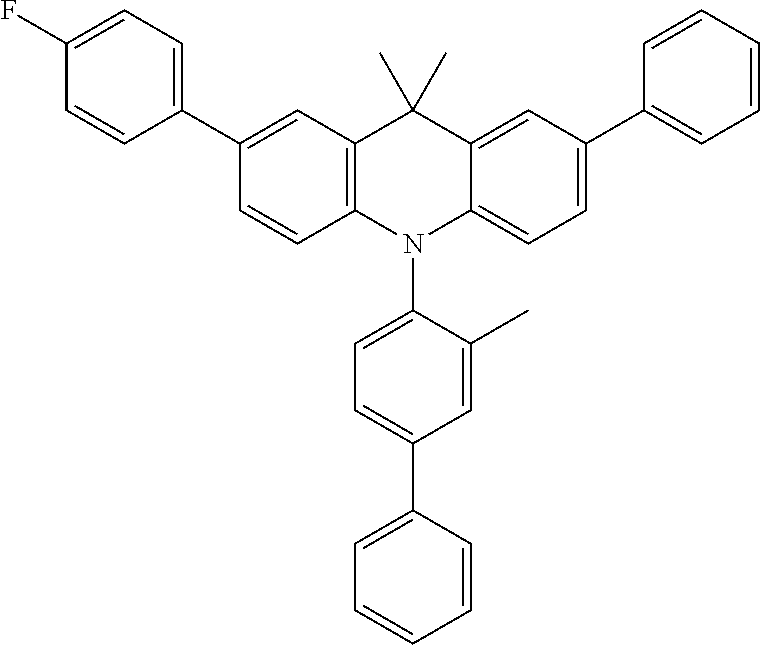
C1(C2=CC=C(F)C=C2)=CC2=C(C=C1)N(C1=CC=C(C3=CC=CC=C3)C=C1C)C1=CC=C(C3=CC=CC=C3)C=C1C2(C)C
